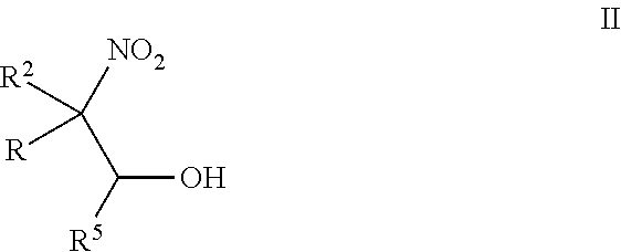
[NO2]C(C(O)[R5])([R2])[R]
